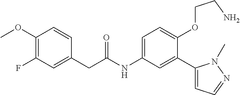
C(C(=O)NC1=CC=C(OCCN)C(C2=CC=NN2C)=C1)C1=CC(F)=C(OC)C=C1
